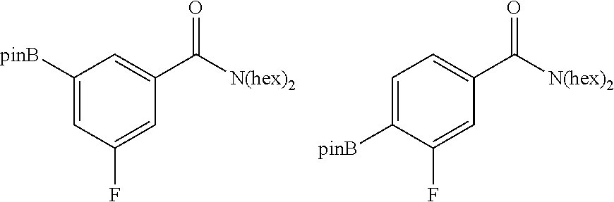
C1([pinB])=CC(F)=CC(C(=O)[N(hex)2])=C1.C1=C([pinB])C(F)=CC(C(=O)[N(hex)2])=C1
